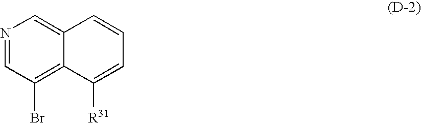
N1=CC(Br)=C2C(=C1)C=CC=C2[R31]
